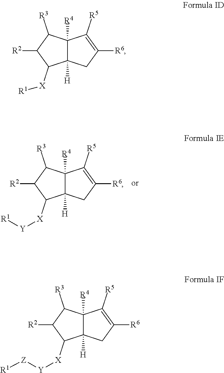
C12([R4])C([H])(CC([R6])=C1[R5])C([X][Y][R1])C([R2])C2[R3].C12([R4])C([H])(CC([R6])=C1[R5])C([X][R1])C([R2])C2[R3].C12([R4])C([H])(CC([R6])=C1[R5])C([X][Y][Z][R1])C([R2])C2[R3]
